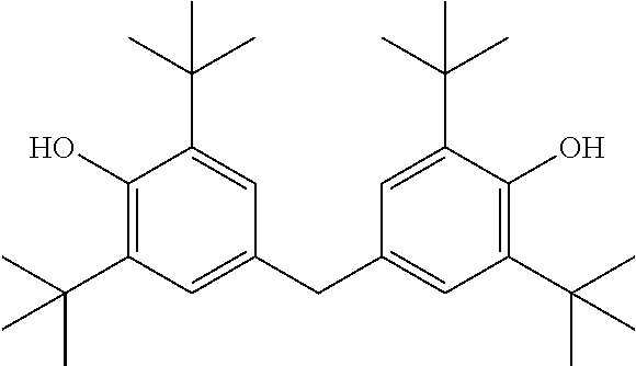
C1(O)=C(C(C)(C)C)C=C(CC2=CC(C(C)(C)C)=C(O)C(C(C)(C)C)=C2)C=C1C(C)(C)C
